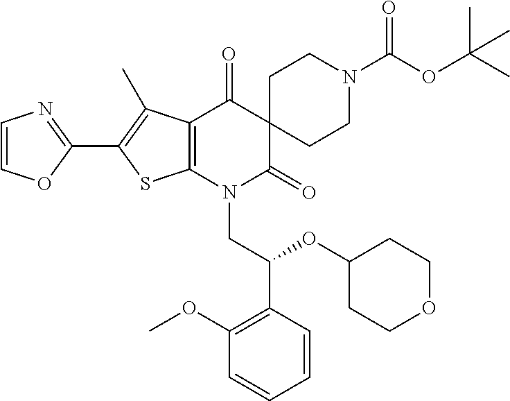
C1(C2=C(C)C3=C(S2)N(CC(OC2CCOCC2)C2=C(OC)C=CC=C2)C(=O)C2(C3=O)CCN(C(OC(C)(C)C)=O)CC2)=NC=CO1
